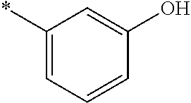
C1(*)=CC=CC(O)=C1
